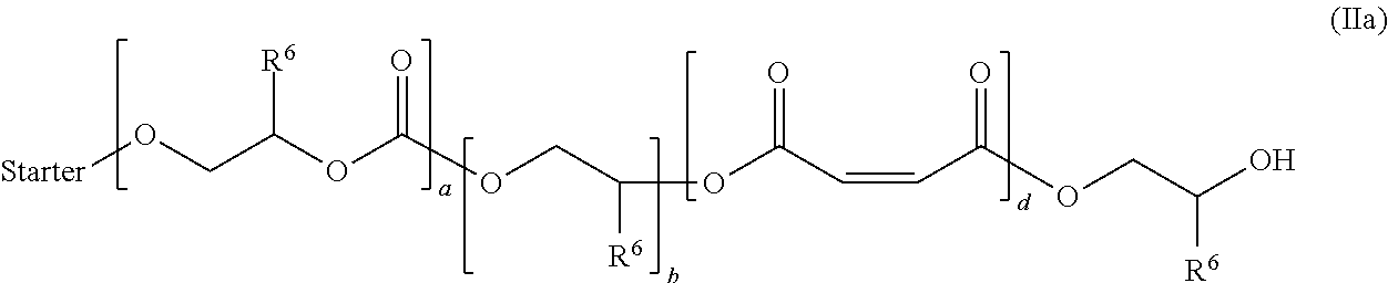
[Starter]OCC(OC(=O)OCC([R6])OC(C=CC(=O)OCC(O)[R6])=O)[R6]
